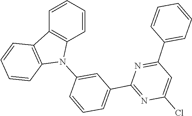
N1=C(C2=CC=CC(N3C4=C(C=CC=C4)C4=C3C=CC=C4)=C2)N=C(C2=CC=CC=C2)C=C1Cl
